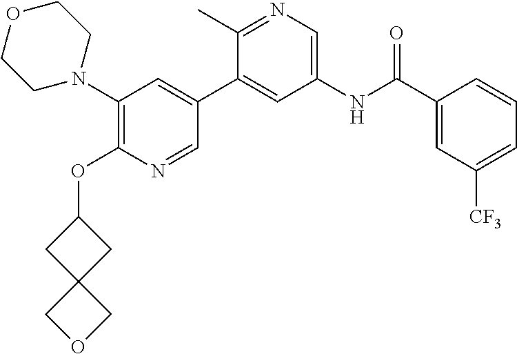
C1(N2CCOCC2)=C(OC2CC3(C2)COC3)N=CC(C2=CC(NC(C3=CC([CF3])=CC=C3)=O)=CN=C2C)=C1
